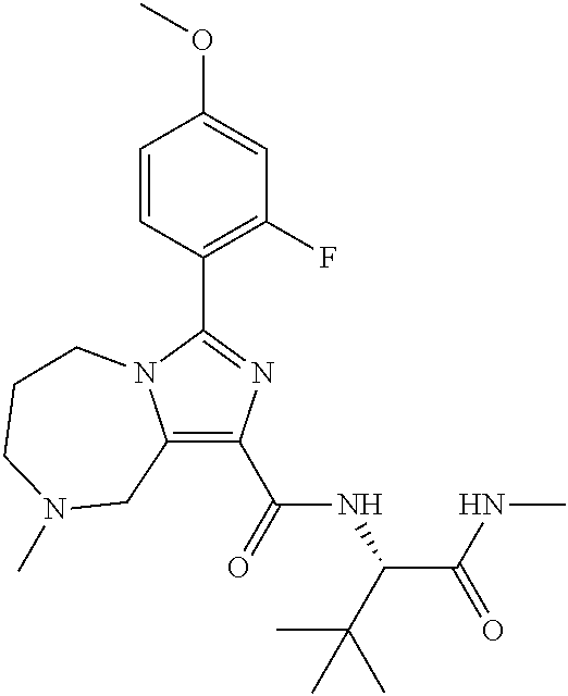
C1(C(=O)NC(C(NC)=O)C(C)(C)C)=C2N(C(C3=C(F)C=C(OC)C=C3)=N1)CCCN(C)C2
